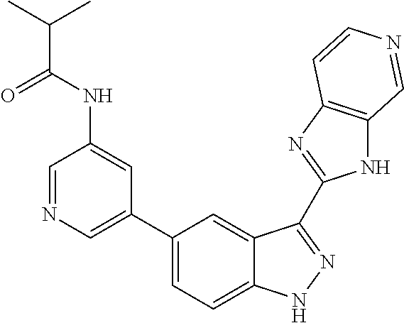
C1(C2=CN=CC(NC(C(C)C)=O)=C2)=CC=C2C(=C1)C(C1=NC3=C(N1)C=NC=C3)=NN2
